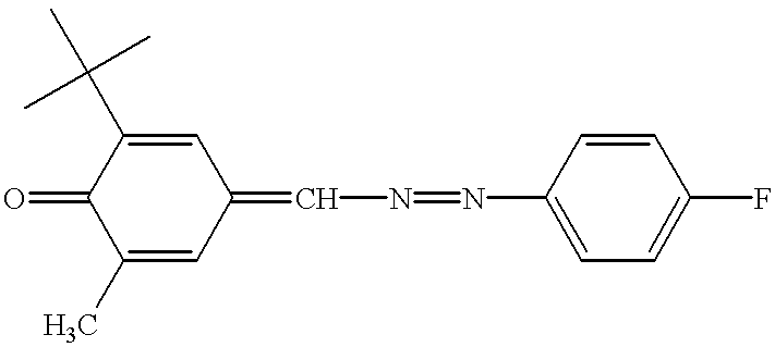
C1(C)=CC(=CN=NC2=CC=C(F)C=C2)C=C(C(C)(C)C)C1=O
